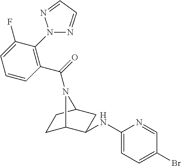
C1=CC(C(=O)N2C3CCC2CC3NC2=CC=C(Br)C=N2)=C(N2N=CC=N2)C(F)=C1
